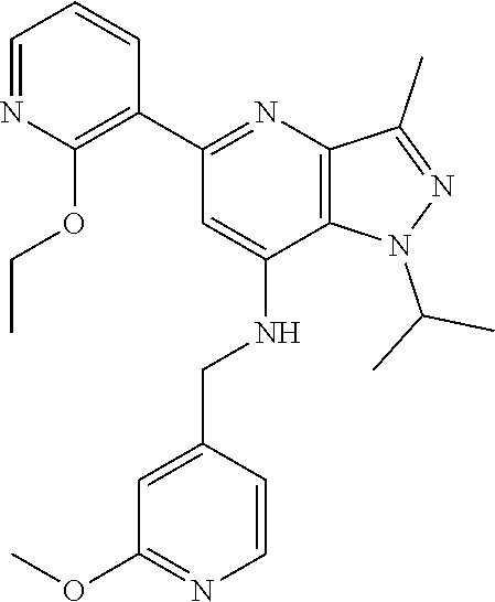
C12=C(N=C(C3=C(OCC)N=CC=C3)C=C1NCC1=CC(OC)=NC=C1)C(C)=NN2C(C)C
